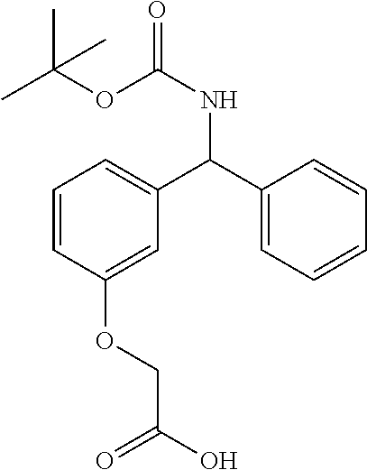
C1=CC(OCC(O)=O)=CC(C(C2=CC=CC=C2)NC(OC(C)(C)C)=O)=C1
